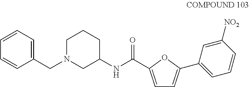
C1=C(C(NC2CCCN(CC3=CC=CC=C3)C2)=O)OC(C2=CC=CC([NO2])=C2)=C1
